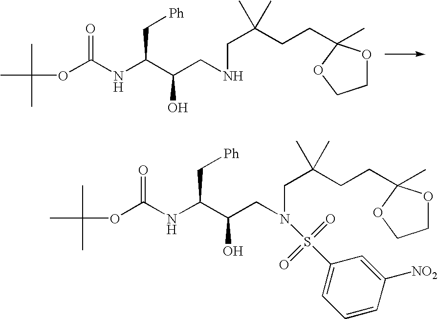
CC(OC(NC(C(CNCC(CCC1(C)OCCO1)(C)C)O)C[Ph])=O)(C)C.CC(OC(NC(C(CN(CC(CCC1(C)OCCO1)(C)C)S(C1=CC=CC([NO2])=C1)(=O)=O)O)C[Ph])=O)(C)C
